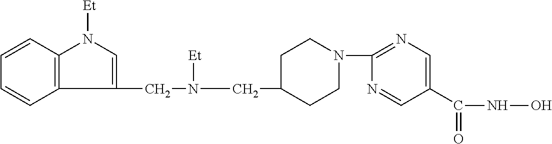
C1CN(C2=NC=C(C(=O)NO)C=N2)CCC1CN(CC1=CN([Et])C2=C1C=CC=C2)[Et]
